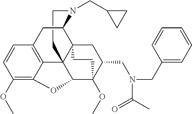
C1CN(CC2CC2)C2C34C15C1=C(C=CC(OC)=C1OC5C(OC)(C(CN(CC1=CC=CC=C1)C(C)=O)C3)CC4)C2
